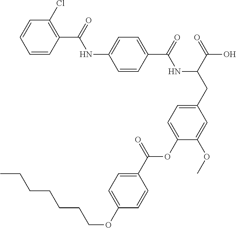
C1=CC(C(=O)NC(CC2=CC=C(OC(C3=CC=C(OCCCCCCC)C=C3)=O)C(OC)=C2)C(=O)O)=CC=C1NC(C1=C(Cl)C=CC=C1)=O
